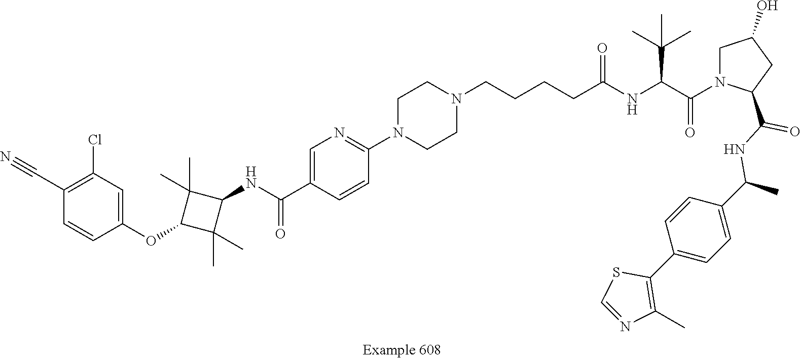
C(CCCC(NC(C(N1CC(O)CC1C(NC(C1=CC=C(C2=C(C)N=CS2)C=C1)C)=O)=O)C(C)(C)C)=O)N1CCN(C2=NC=C(C(NC3C(C)(C)C(OC4=CC(Cl)=C(C#N)C=C4)C3(C)C)=O)C=C2)CC1
